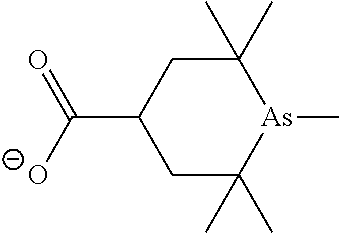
C1C(C)(C)[As](C)C(C)(C)CC1C([O-])=O
